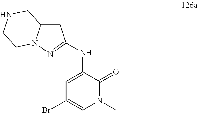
C1=C(NC2=NN3C(=C2)CNCC3)C(=O)N(C)C=C1Br
